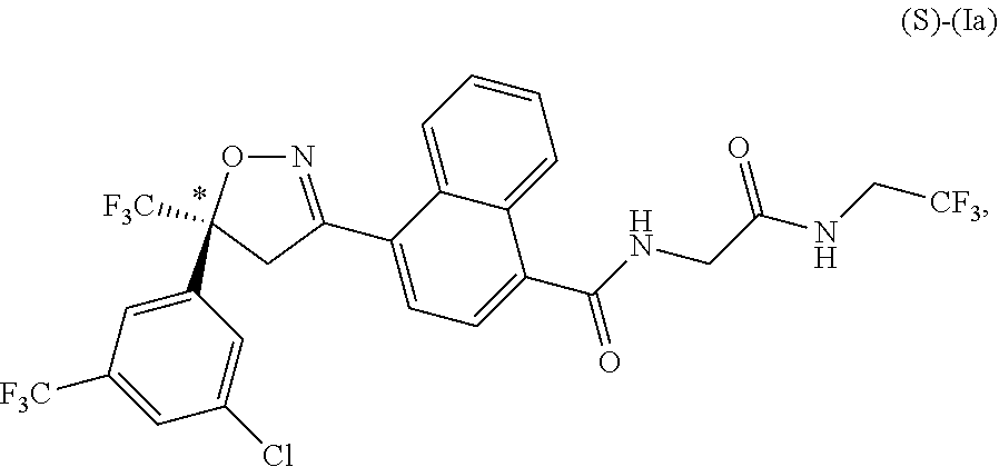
C1=C([F3C])C=C(C2([F3C])ON=C(C3=CC=C(C(NCC(NC[CF3])=O)=O)C4=CC=CC=C34)C2)C=C1Cl
